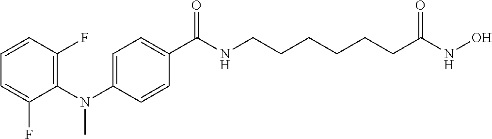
C1(N(C2=CC=C(C(NCCCCCCC(NO)=O)=O)C=C2)C)=C(F)C=CC=C1F
